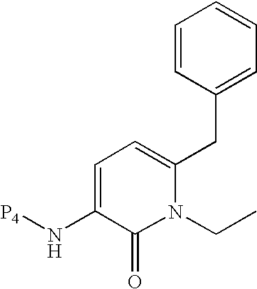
C1(CC2=CC=CC=C2)=CC=C(N[P4])C(=O)N1CC
